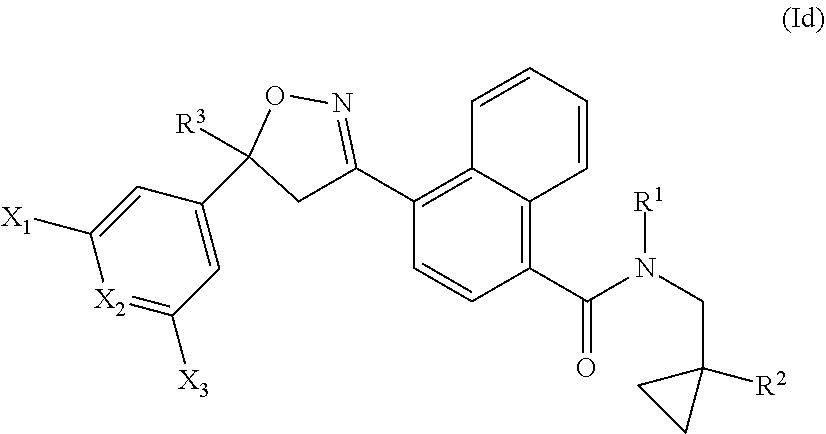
C1(C(N(CC2([R2])CC2)[R1])=O)=C2C(=C(C3=NOC([R3])(C4=CC([X3])=[X2]C([X1])=C4)C3)C=C1)C=CC=C2
